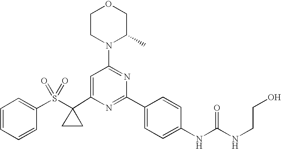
C1(C2(S(C3=CC=CC=C3)(=O)=O)CC2)=CC(N2C(C)COCC2)=NC(C2=CC=C(NC(=O)NCCO)C=C2)=N1
